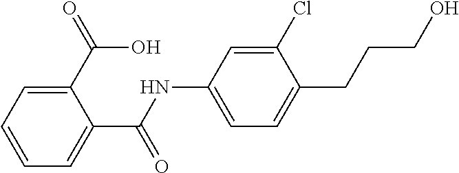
N(C(C1=CC=CC=C1C(O)=O)=O)C1=CC=C(CCCO)C(Cl)=C1
